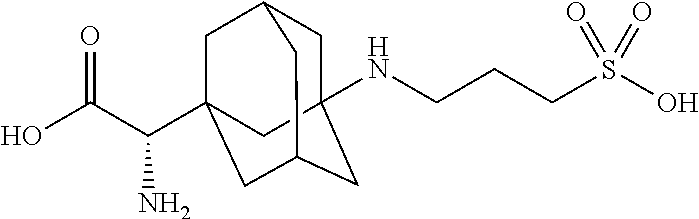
C1C2(NCCCS(O)(=O)=O)CC3CC(C(C(O)=O)N)(CC1C3)C2
